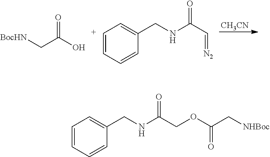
[CH3CN].[BocHN]CC(O)=O.[C+]1=CC=CC(CNC(C=[N2])=O)=C1.C1=CC=CC(CNC(COC(C[NHBoc])=O)=O)=C1
